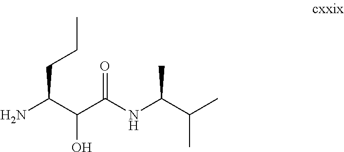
NC(C(C(NC(C(C)C)C)=O)O)CCC
